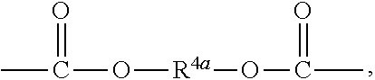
CC(O[R4a]OC(C)=O)=O
